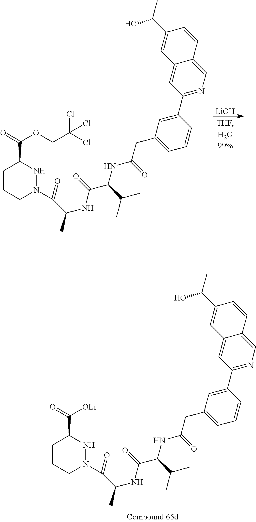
C1CCN(C(C(NC(=O)C(C(C)C)NC(CC2=CC=CC(C3=NC=C4C(=C3)C=C(C(O)C)C=C4)=C2)=O)C)=O)NC1C(=O)[OLi].C1CCN(C(C(NC(=O)C(C(C)C)NC(CC2=CC=CC(C3=NC=C4C(=C3)C=C(C(O)C)C=C4)=C2)=O)C)=O)NC1C(=O)OCC(Cl)(Cl)Cl.[LiOH]
